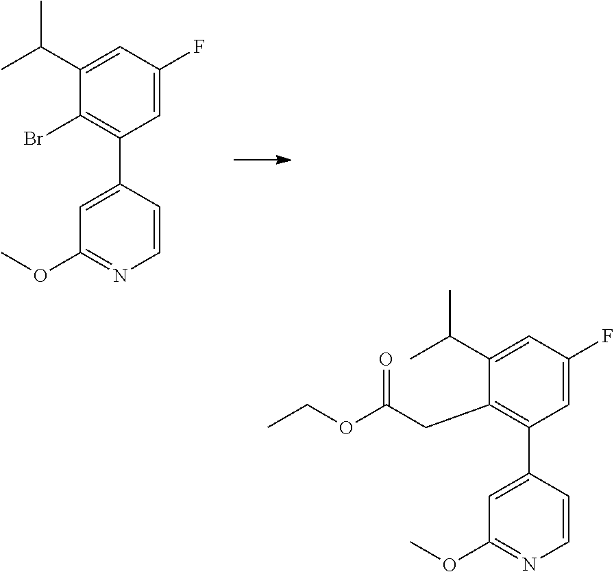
C1=C(F)C=C(C(C)C)C(Br)=C1C1=CC(OC)=NC=C1.C1(C2=C(CC(OCC)=O)C(C(C)C)=CC(F)=C2)=CC(OC)=NC=C1
